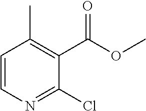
C1=CN=C(Cl)C(C(OC)=O)=C1C
